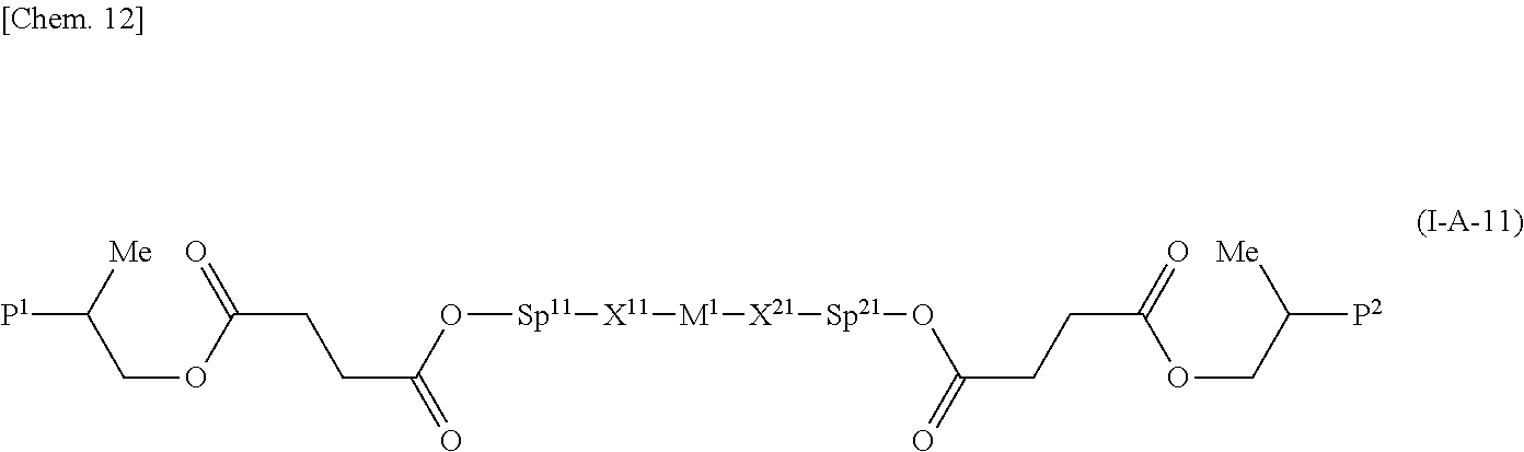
C([P1])([Me])COC(CCC(=O)O[Sp11][X11][M1][X21][Sp21]OC(=O)CCC(OCC([Me])[P2])=O)=O
